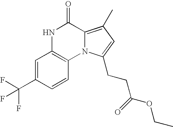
N1C2=C(N3C(=C(C)C=C3CCC(=O)OCC)C1=O)C=CC(C(F)(F)F)=C2
